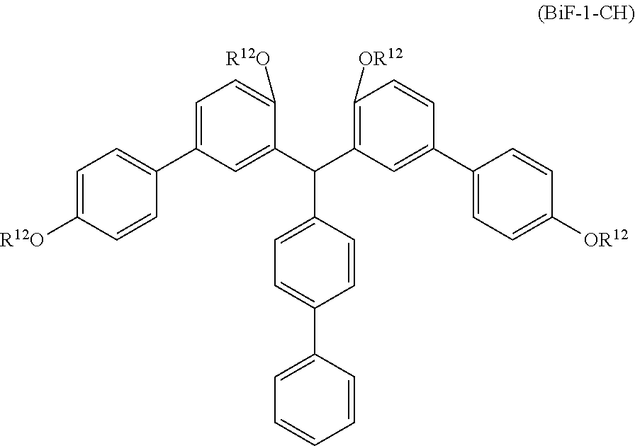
C1=C([R12O])C=CC(C2=CC=C([R12O])C(C(C3=C([OR12])C=CC(C4=CC=C([OR12])C=C4)=C3)C3=CC=C(C4=CC=CC=C4)C=C3)=C2)=C1
